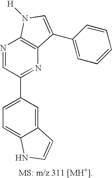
C1=C(C2=NC3=C(N=C2)N([H])C=C3C2=CC=CC=C2)C=C2C(=C1)NC=C2
